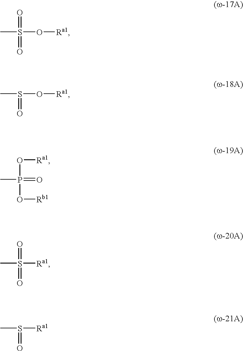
CS(=O)(O[Ra1])=O.CS(=O)O[Ra1].CP(O[Rb1])(=O)O[Ra1].CS(=O)([Ra1])=O.CS(=O)[Ra1]
